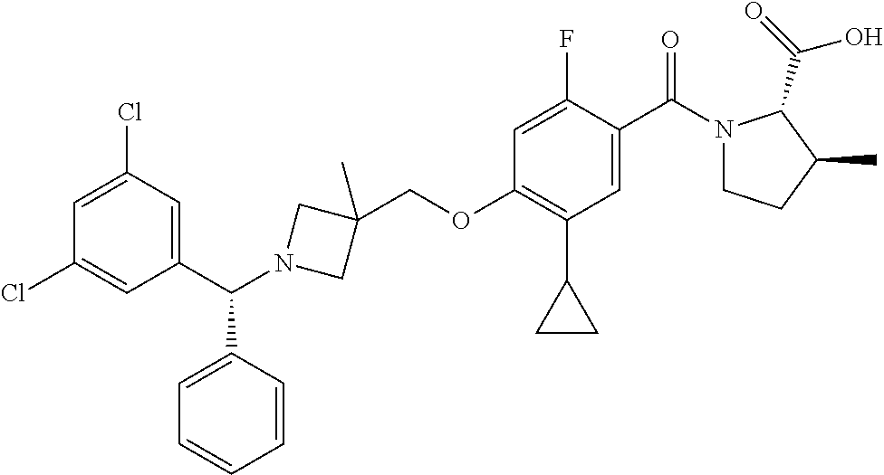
C1=C(Cl)C=C(C(C2=CC=CC=C2)N2CC(COC3=C(C4CC4)C=C(C(=O)N4CCC(C)C4C(O)=O)C(F)=C3)(C)C2)C=C1Cl
